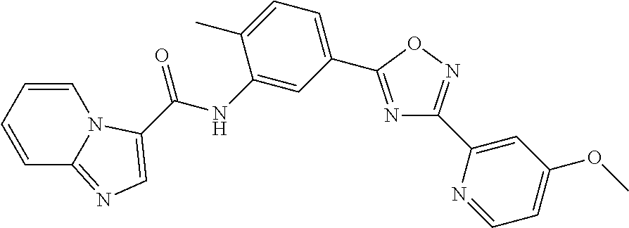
C1=CC=CN2C1=NC=C2C(NC1=CC(C2=NC(C3=CC(OC)=CC=N3)=NO2)=CC=C1C)=O
